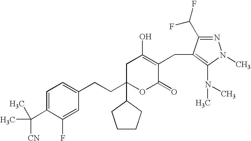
C1=C(C(C)([CN])C)C(F)=CC(CCC2(C3CCCC3)OC(=O)C(CC3=C(N(C)C)N(C)N=C3C(F)F)=C(O)C2)=C1
